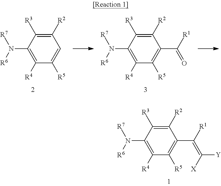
C1([R2])=C([R3])C(N([R7])[R6])=C([R4])C([R5])=C1.C1([R2])=C([R3])C(N([R7])[R6])=C([R4])C([R5])=C1C(=O)[R1].C1([R2])=C([R3])C(N([R7])[R6])=C([R4])C([R5])=C1C(=C([X])[Y])[R1]
